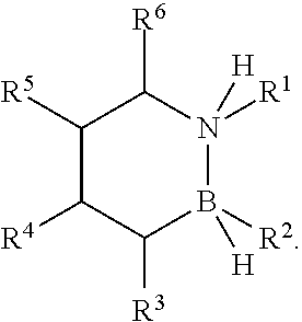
C1([R6])C([R5])C([R4])C([R3])B([R2])([H])N1([R1])[H]
